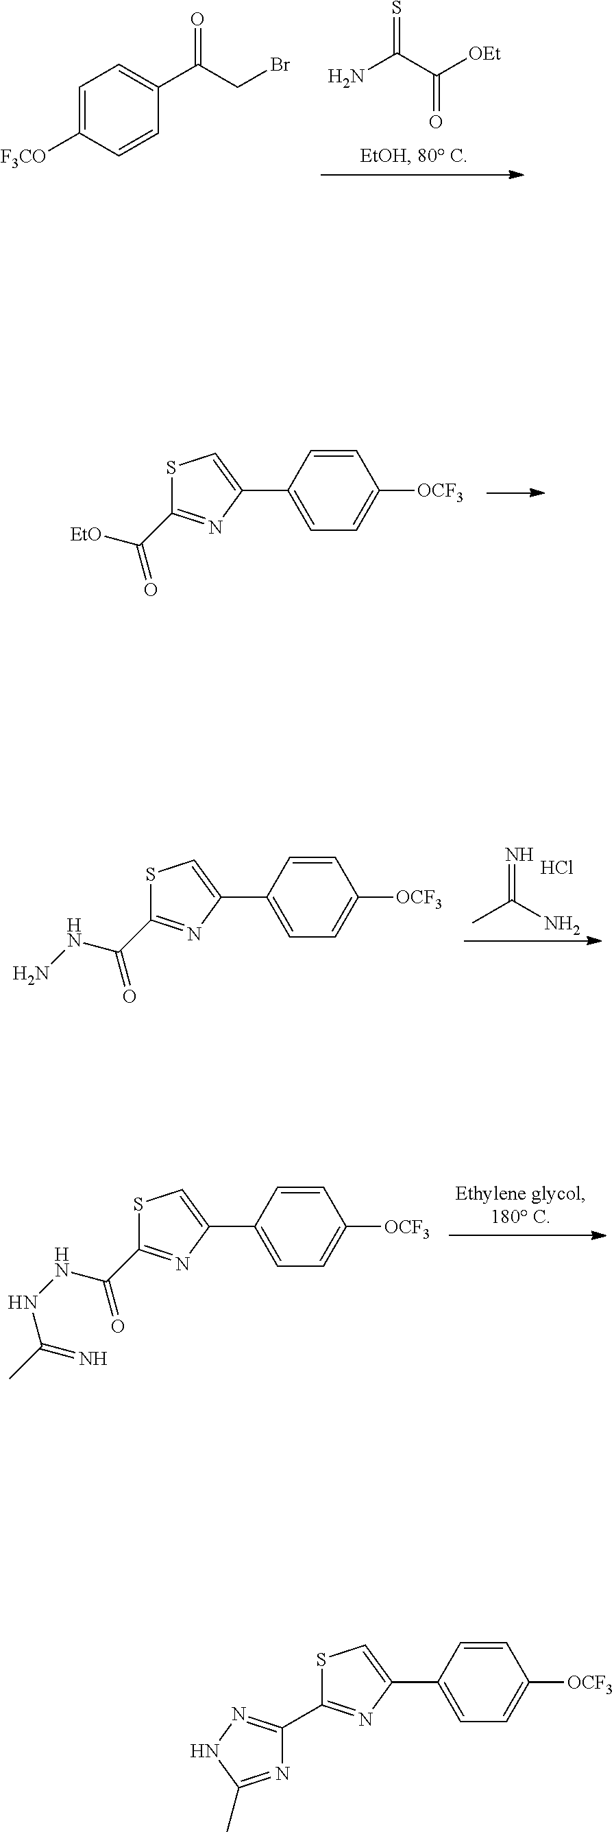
S=C(C([OEt])=O)N.C1=C([F3CO])C=CC(C(CBr)=O)=C1.C1(C(=O)[EtO])=NC(C2=CC=C([OCF3])C=C2)=CS1.N=C(N)C.Cl.C1(C(=O)NN)=NC(C2=CC=C([OCF3])C=C2)=CS1.C1(C(=O)NNC(C)=N)=NC(C2=CC=C([OCF3])C=C2)=CS1.C1(C2=NNC(C)=N2)=NC(C2=CC=C([OCF3])C=C2)=CS1
